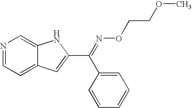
N1=CC=C2C(=C1)NC(C(=NOCCOC)C1=CC=CC=C1)=C2
